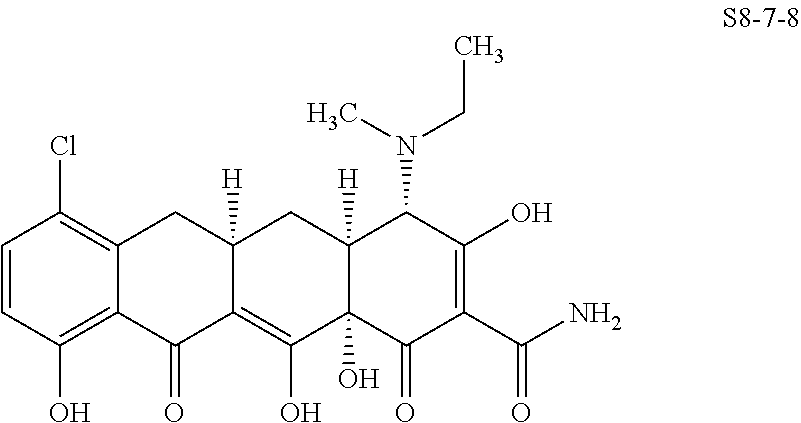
C1=CC(O)=C2C(=C1Cl)CC1([H])C(=C(O)C3(O)C([H])(C1)C(N(CC)C)C(O)=C(C(N)=O)C3=O)C2=O
